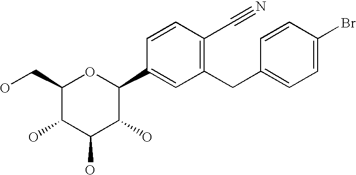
C1(CO)C(O)C(O)C(O)C(C2=CC(CC3=CC=C(Br)C=C3)=C(C#N)C=C2)O1
